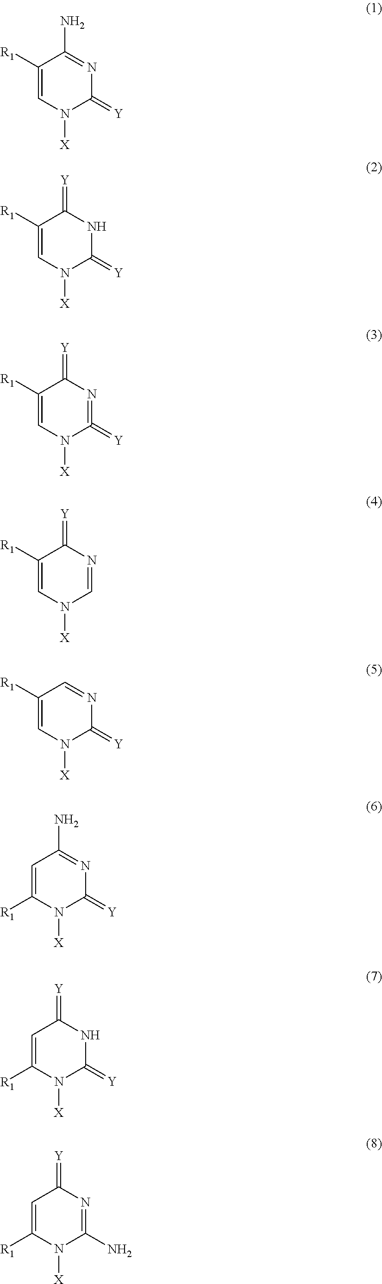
C1([R1])=CN([X])C(=[Y])N=C1N.C1([R1])=CN([X])C(=[Y])NC1=[Y].C1([R1])=CN([X])C(=[Y])=NC1=[Y].C1([R1])=CN([X])C=NC1=[Y].C1([R1])=CN([X])C(=[Y])N=C1.C1=C([R1])N([X])C(=[Y])N=C1N.C1=C([R1])N([X])C(=[Y])NC1=[Y].C1=C([R1])N([X])C(N)=NC1=[Y]
